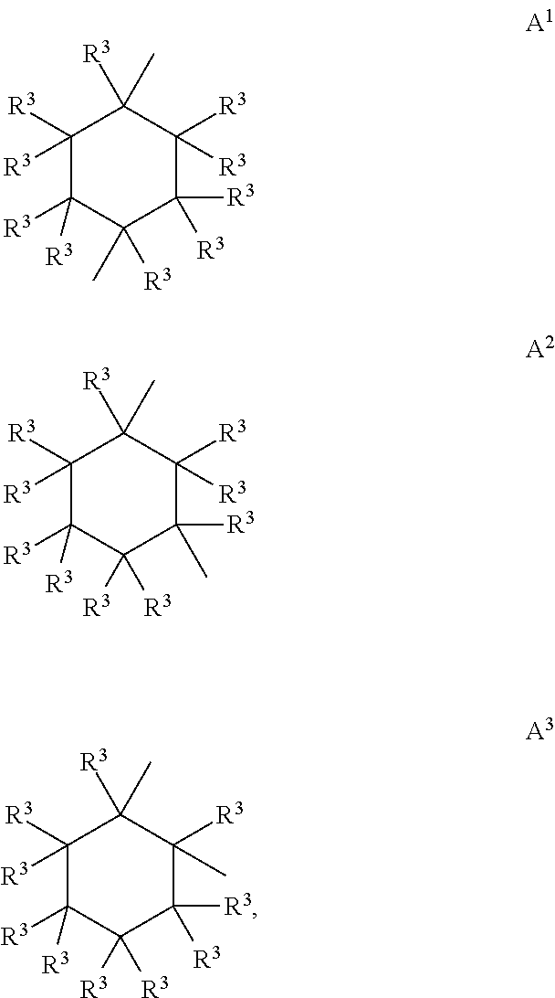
C1([R3])([R3])C([R3])([R3])C(C)([R3])C([R3])([R3])C([R3])([R3])C1([R3])C.C1([R3])([R3])C([R3])([R3])C([R3])([R3])C([R3])(C)C([R3])([R3])C1([R3])C.C1([R3])([R3])C([R3])([R3])C([R3])([R3])C([R3])([R3])C([R3])(C)C1([R3])C
